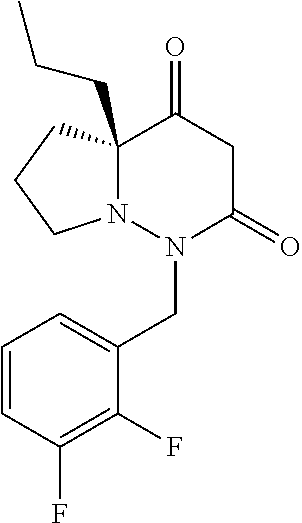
N12C(CCC)(CCC1)C(=O)CC(=O)N2CC1=CC=CC(F)=C1F
